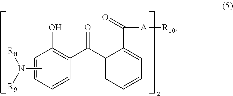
CN([R9])[R8].C1=CC=CC(O)=C1C(C1=CC=CC=C1C([A][R10])=O)=O
